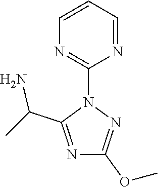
C1(OC)=NN(C2=NC=CC=N2)C(C(C)N)=N1
